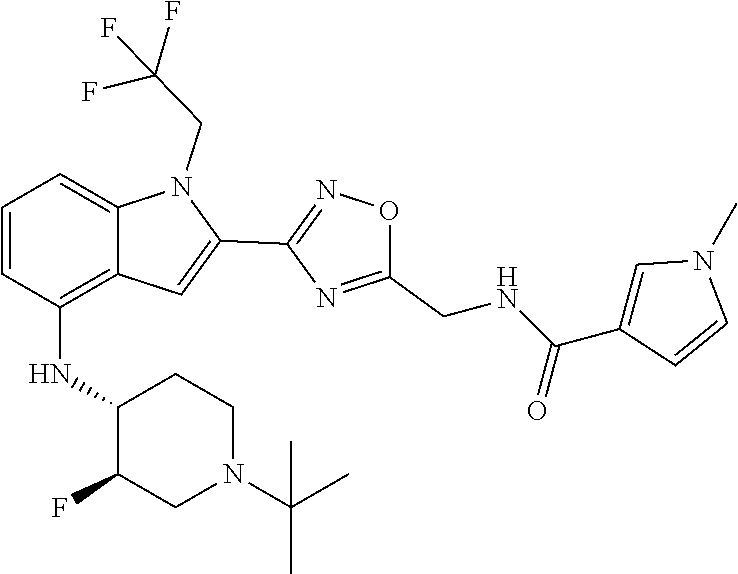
C12=C(NC3C(F)CN(C(C)(C)C)CC3)C=CC=C1N(CC(F)(F)F)C(C1=NOC(CNC(C3=CN(C)C=C3)=O)=N1)=C2
